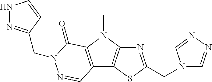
N1=C(CN2C=NN=C2)SC2=C1N(C)C1=C2C=NN(CC2=NNC=C2)C1=O
